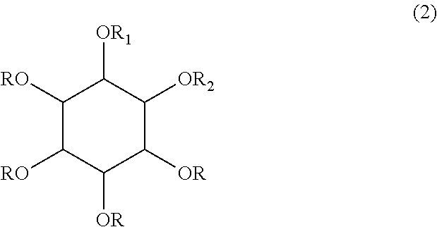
C1([RO])C([RO])C([OR])C([OR])C([OR2])C1[OR1]
